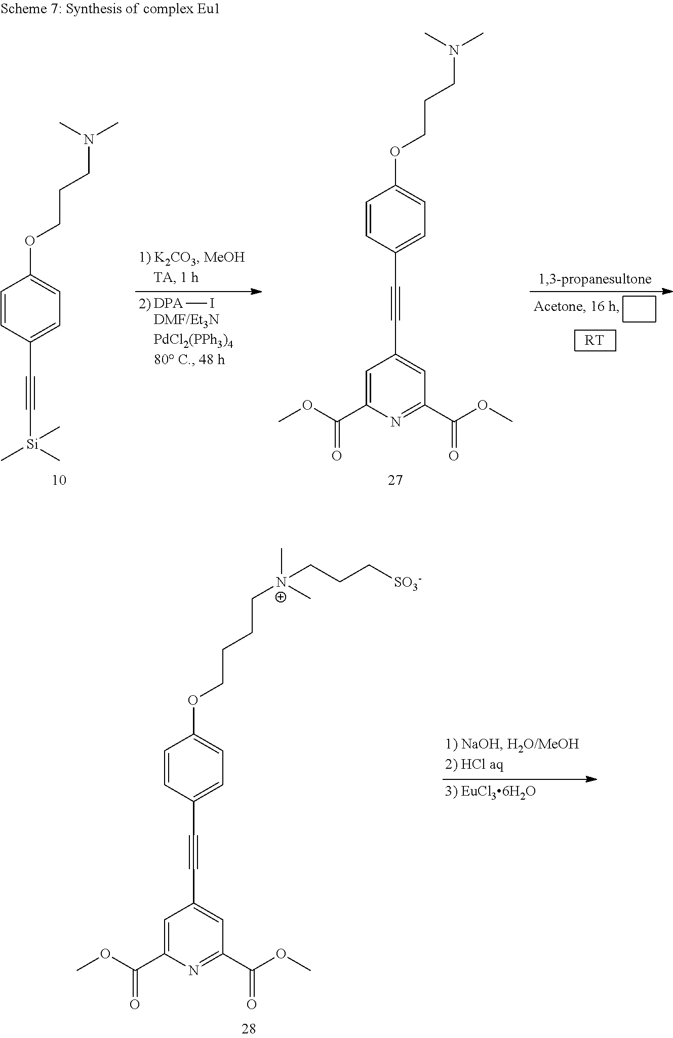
[DPA]I.[Si](C#CC1=CC=C(OCCCN(C)C)C=C1)(C)(C)C.C(#CC1=CC=C(OCCCN(C)C)C=C1)C1=CC(C(OC)=O)=NC(C(OC)=O)=C1.[RT].C(#CC1=CC=C(OCCCC[N+](C)(C)CCC[SO3-])C=C1)C1=CC(C(OC)=O)=NC(C(OC)=O)=C1
